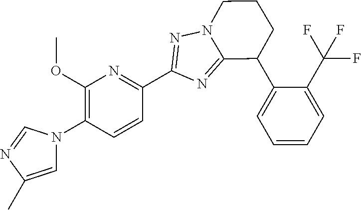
C1=C(C)N=CN1C1=C(OC)N=C(C2=NN3CCCC(C4=CC=CC=C4C(F)(F)F)C3=N2)C=C1
